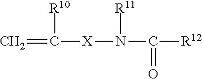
C=C([R10])[X]N(C([R12])=O)[R11]
